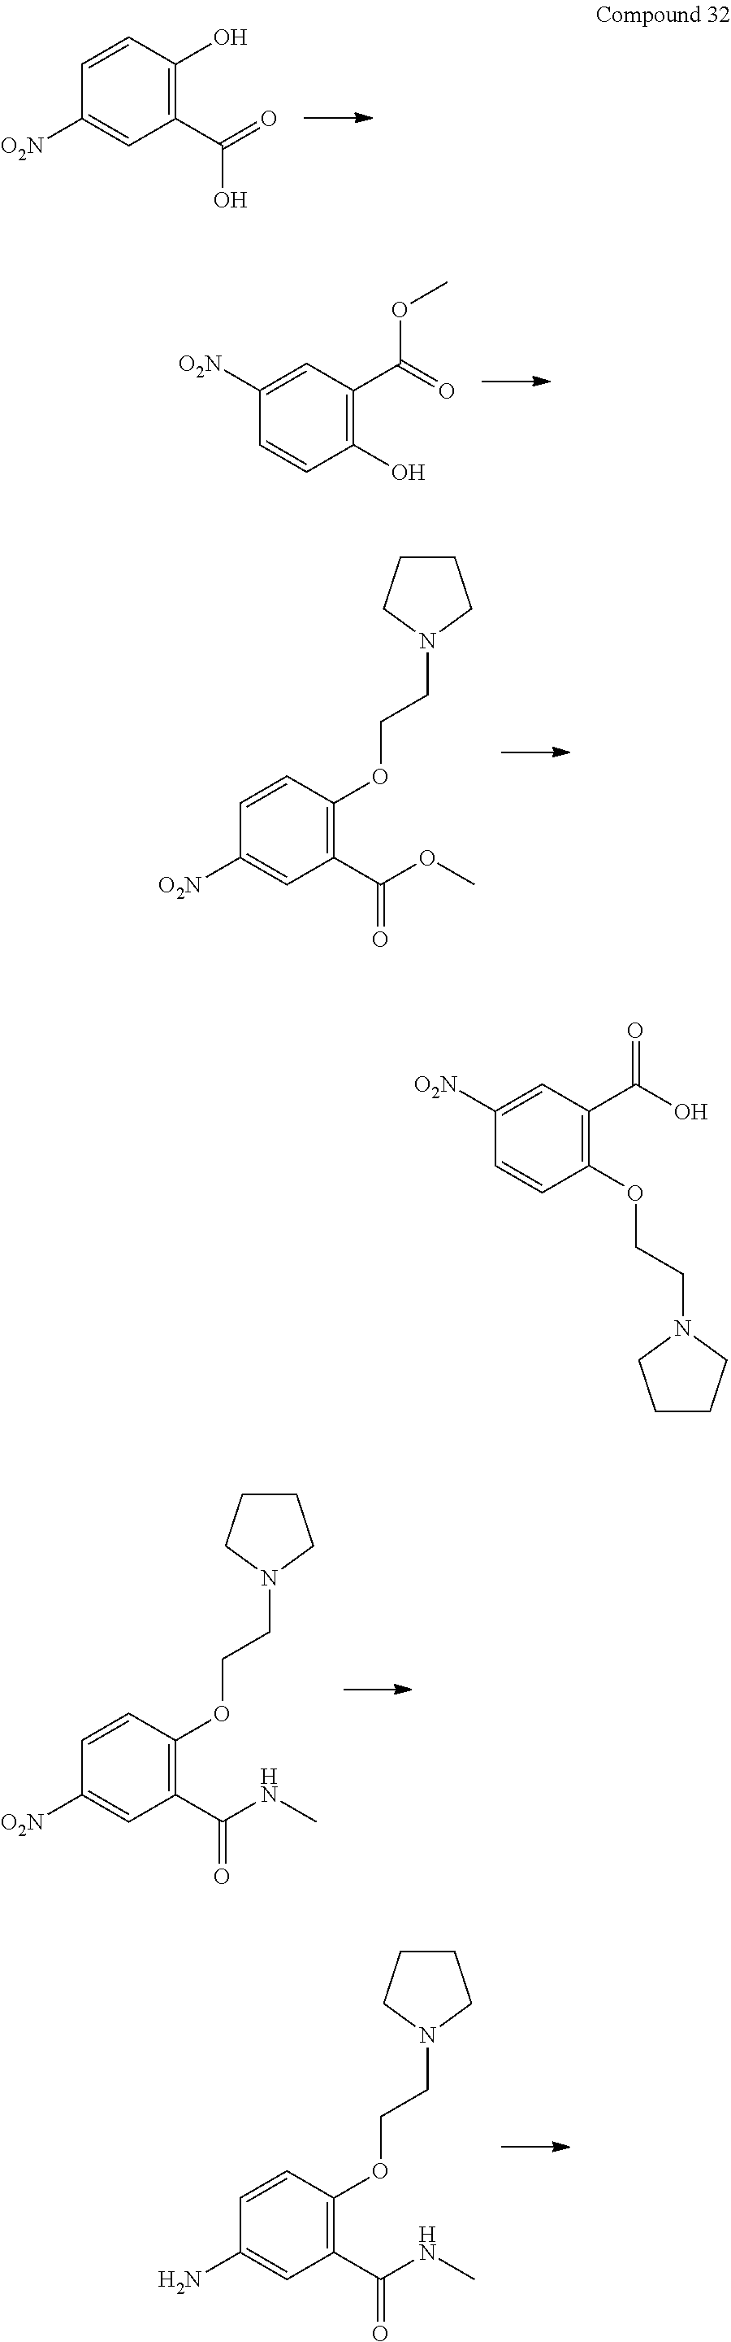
C1(C(=O)O)=C(O)C=CC([O2N])=C1.C1(O)=C(C(=O)OC)C=C([O2N])C=C1.C1(C(OC)=O)=C(OCCN2CCCC2)C=CC([O2N])=C1.C1(C(NC)=O)=C(OCCN2CCCC2)C=CC([O2N])=C1.C1(C(NC)=O)=C(OCCN2CCCC2)C=CC(N)=C1.C1(OCCN2CCCC2)=C(C(O)=O)C=C([O2N])C=C1
